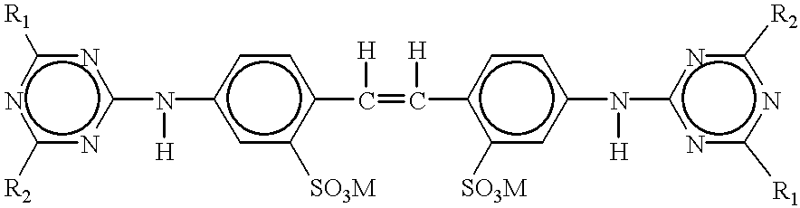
c1([R2])nc(N(c2cc([SO3M])c(C(=C(c3c([SO3M])cc(N(c4nc([R1])nc([R2])n4)[H])cc3)[H])[H])cc2)[H])nc([R1])n1
